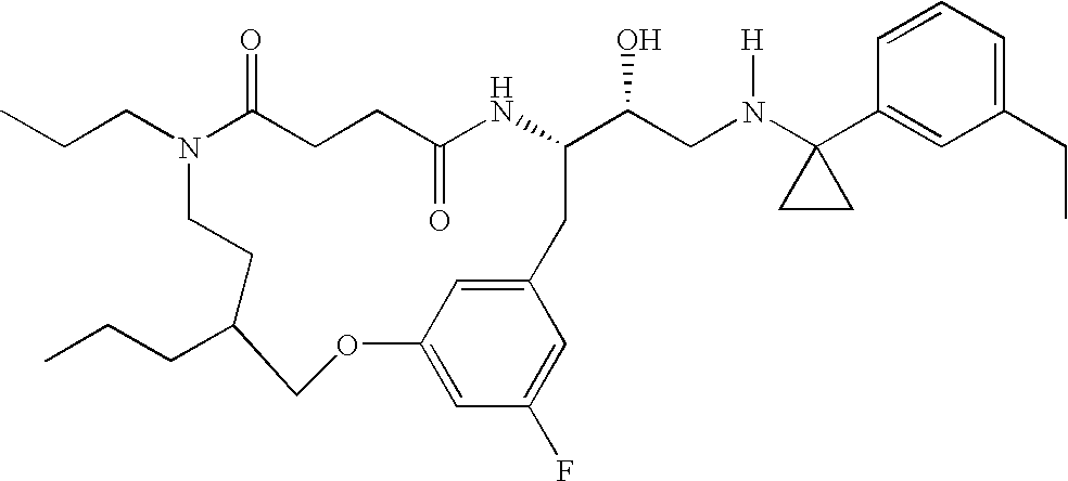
N1(CCC)C(=O)CCC(=O)NC(C(CN(C2(C3=CC(CC)=CC=C3)CC2)[H])O)CC2=CC(=CC(F)=C2)OCC(CCC)CC1
